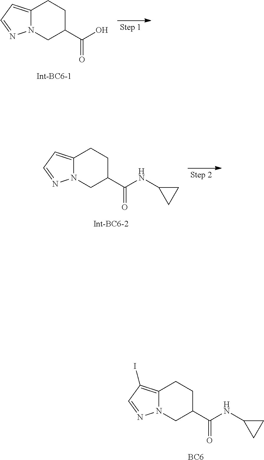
C12=CC=NN1CC(C(O)=O)CC2.C12=CC=NN1CC(C(NC1CC1)=O)CC2.C12=C(I)C=NN1CC(C(NC1CC1)=O)CC2.[BC6]
